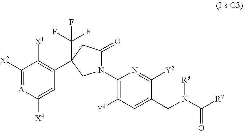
C1([X2])=[A]C([X4])=CC(C2(C(F)(F)F)CC(=O)N(C3=C([Y4])C=C(CN([R3])C([R7])=O)C([Y2])=N3)C2)=C1[X1]
